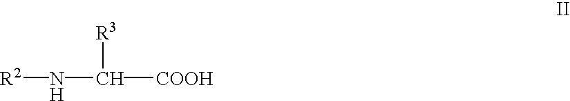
[R2]NC([R3])[COOH]
